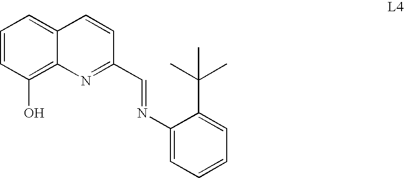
C1=CC(O)=C2C(=C1)C=CC(C=NC1=CC=CC=C1C(C)(C)C)=N2
